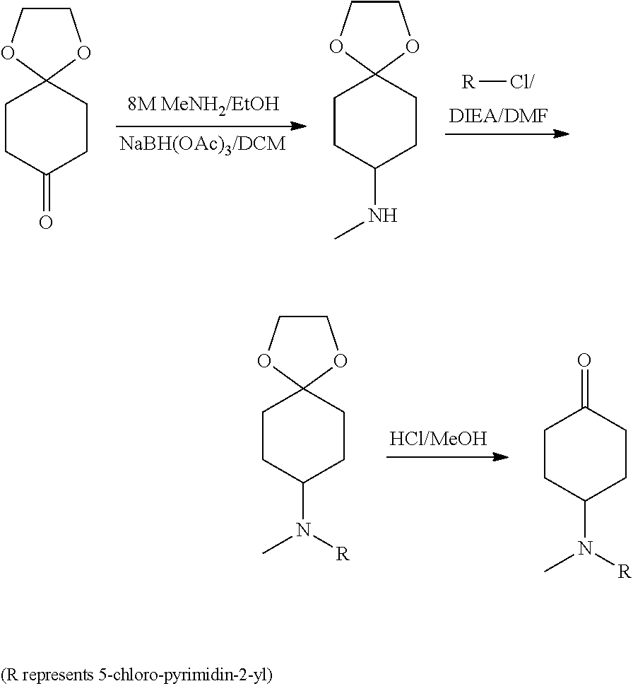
[R][Cl/].C1COC2(O1)CCC(=O)CC2.C1COC2(O1)CCC(NC)CC2.C1COC2(O1)CCC(N(C)[R])CC2.C1CC(N([R])C)CCC1=O
